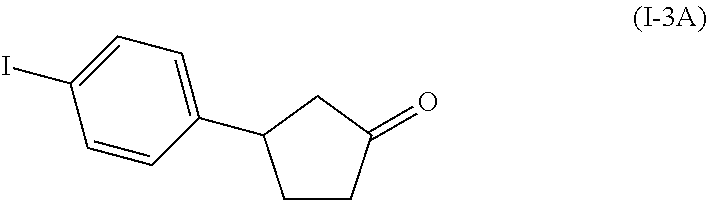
C1CC(=O)CC1C1=CC=C(I)C=C1
